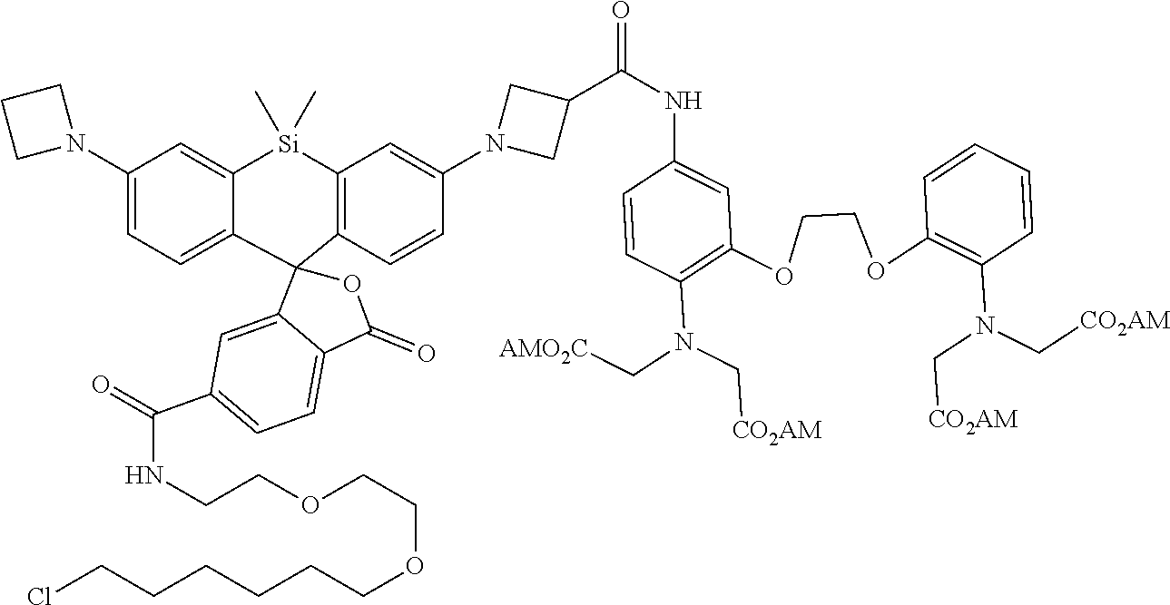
C1(N2CCC2)=CC=C2C(=C1)[Si](C)(C)C1=C(C23C2=CC(C(NCCOCCOCCCCCCCl)=O)=CC=C2C(=O)O3)C=CC(N2CC(C(NC3=CC(OCCOC4=C(N(C[CO2AM])C[CO2AM])C=CC=C4)=C(N(C[CO2AM])C[AMO2C])C=C3)=O)C2)=C1
